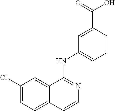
C1=CC2=CC=C(Cl)C=C2C(NC2=CC=CC(C(=O)O)=C2)=N1
